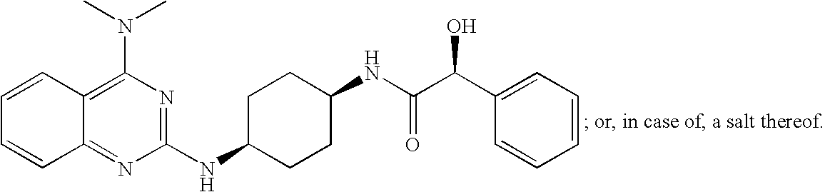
C1=CC2=C(N(C)C)N=C(NC3CCC(NC(=O)C(C4=CC=CC=C4)O)CC3)N=C2C=C1
